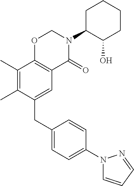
C1(CC2=CC3=C(C(C)=C2C)OCN(C2C(O)CCCC2)C3=O)=CC=C(N2C=CC=N2)C=C1
